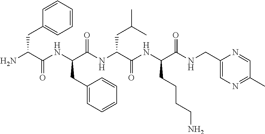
NC(C(NC(C(NC(C(NC(C(NCC1=CN=C(C)C=N1)=O)CCCCN)=O)CC(C)C)=O)CC1=CC=CC=C1)=O)CC1=CC=CC=C1
